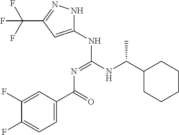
C1(F)=CC=C(C(N=C(NC2=CC(C(F)(F)F)=NN2)NC(C2CCCCC2)C)=O)C=C1F
